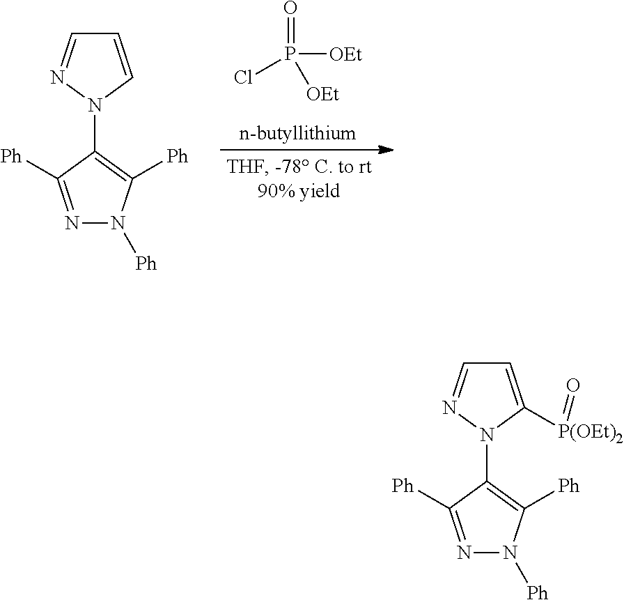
O=P(Cl)([OEt])[OEt].N1(C2=C([Ph])N([Ph])N=C2[Ph])C=CC=N1.N1(C2=C([Ph])N([Ph])N=C2[Ph])C([P(OEt)2]=O)=CC=N1
